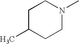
C1C(C)CCN(C)C1
